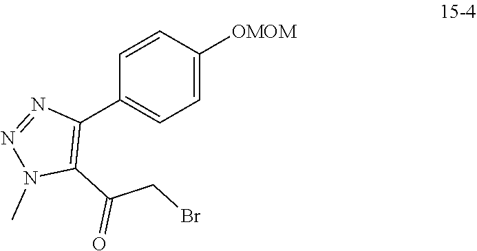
C1=CC([OMOM])=CC=C1C1=C(C(=O)CBr)N(C)N=N1
